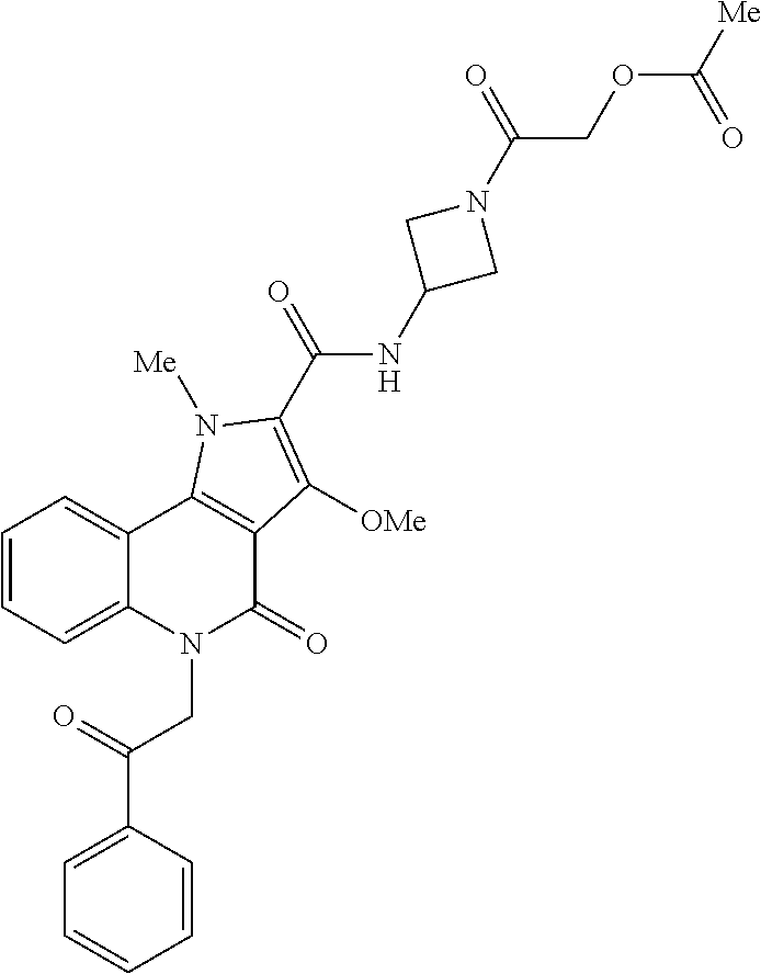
C12=CC=CC=C1C1=C(C(=O)N2CC(C2=CC=CC=C2)=O)C([OMe])=C(C(=O)NC2CN(C(=O)COC([Me])=O)C2)N1[Me]
